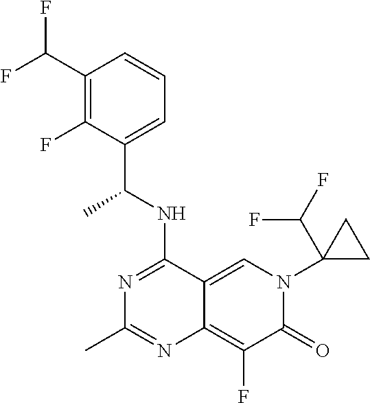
C1(C(F)F)=C(F)C(C(NC2=NC(C)=NC3=C(F)C(=O)N(C4(C(F)F)CC4)C=C23)C)=CC=C1
